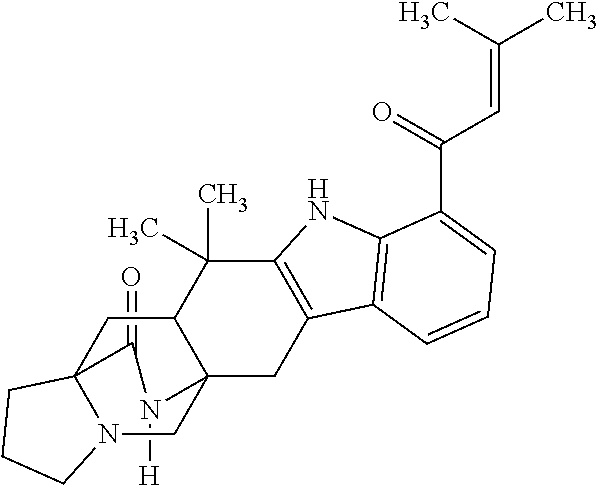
C1(=O)C23N(CC4(C(C2)C(C)(C)C2=C(C4)C4=C(N2)C(C(=O)C=C(C)C)=CC=C4)N1[H])CCC3
